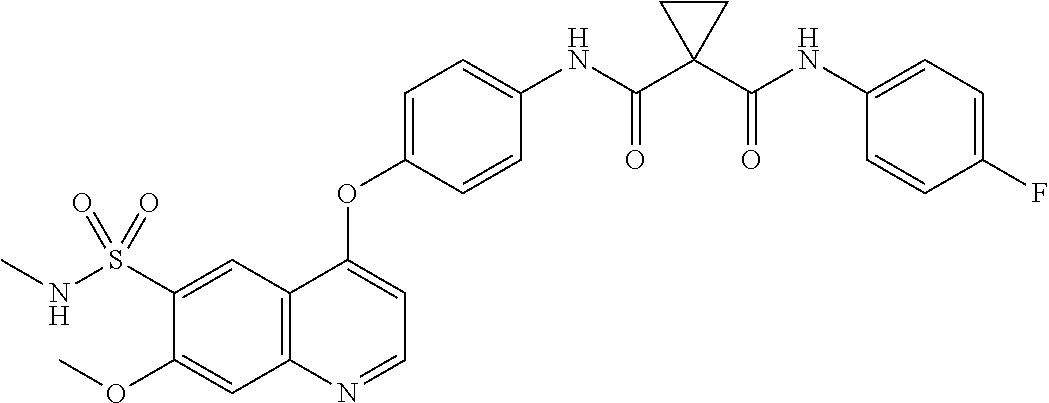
C12=C(N=CC=C1OC1=CC=C(NC(C3(C(NC4=CC=C(F)C=C4)=O)CC3)=O)C=C1)C=C(OC)C(S(NC)(=O)=O)=C2
